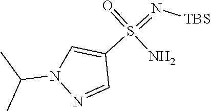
CC(C)N1N=CC(S(=N[TBS])(=O)N)=C1
